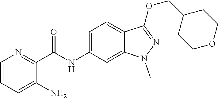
C(NC1=CC=C2C(=C1)N(C)N=C2OCC1CCOCC1)(C1=NC=CC=C1N)=O
